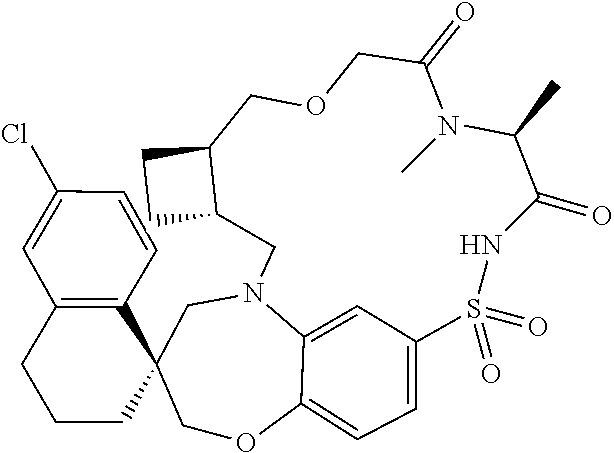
C1(Cl)=CC2=C(C=C1)C1(CCC2)CN2C3=CC(=CC=C3OC1)S(=O)(=O)NC(=O)C(C)N(C)C(=O)COCC1CCC1C2
